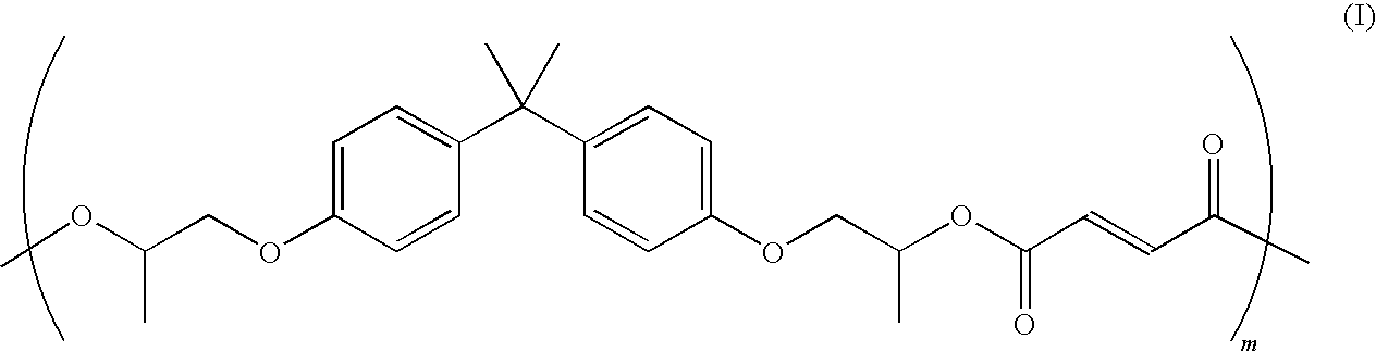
COC(COC1=CC=C(C(C2=CC=C(OCC(OC(C=CC(C)=O)=O)C)C=C2)(C)C)C=C1)C
